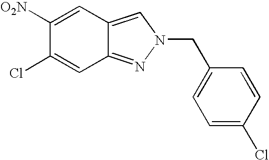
C1([O2N])=CC2=CN(CC3=CC=C(Cl)C=C3)N=C2C=C1Cl
